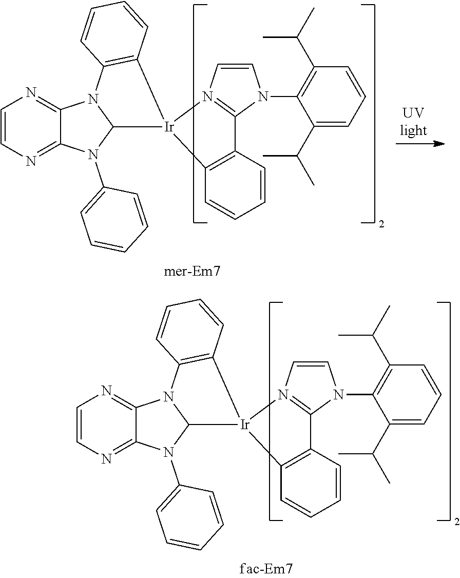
C1=CN(C2=C(C(C)C)C=CC=C2C(C)C)C2=N1[Ir]1(C3=C2C=CC=C3)C2=C(N3C4=NC=CN=C4N(C4=CC=CC=C4)C13)C=CC=C2.C1=CN(C2=C(C(C)C)C=CC=C2C(C)C)C2=N1[Ir]1(C3=C2C=CC=C3)C2=C(N3C4=NC=CN=C4N(C4=CC=CC=C4)C13)C=CC=C2
